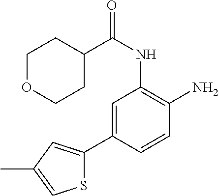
C1=C(C2=CC(C)=CS2)C=CC(N)=C1NC(C1CCOCC1)=O
